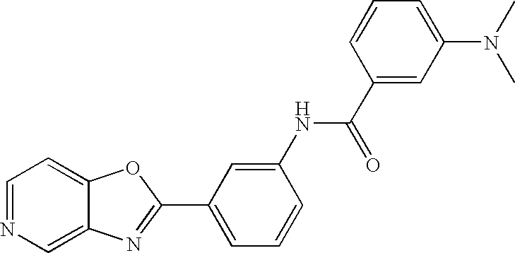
C12=CN=CC=C1OC(C1=CC=CC(NC(C3=CC(N(C)C)=CC=C3)=O)=C1)=N2
